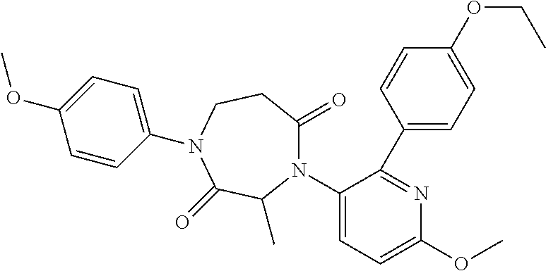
C1(C2=CC=C(OCC)C=C2)=NC(OC)=CC=C1N1C(=O)CCN(C2=CC=C(OC)C=C2)C(=O)C1C
